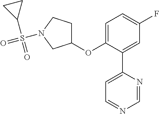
C1(OC2=CC=C(F)C=C2C2=CC=NC=N2)CCN(S(C2CC2)(=O)=O)C1
